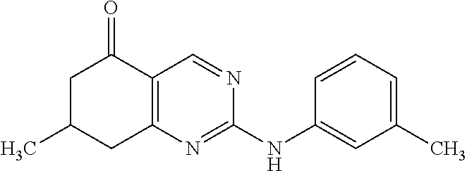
CC1CC2=C(C(=O)C1)C=NC(NC1=CC(C)=CC=C1)=N2
